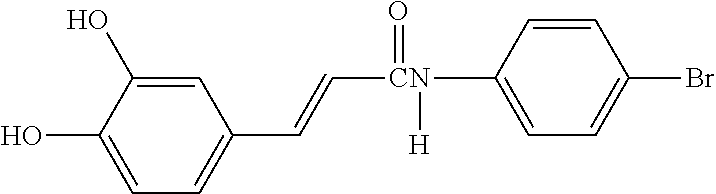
C1=C(O)C(O)=CC(C=C[CN](=O)([H])C2=CC=C(Br)C=C2)=C1
